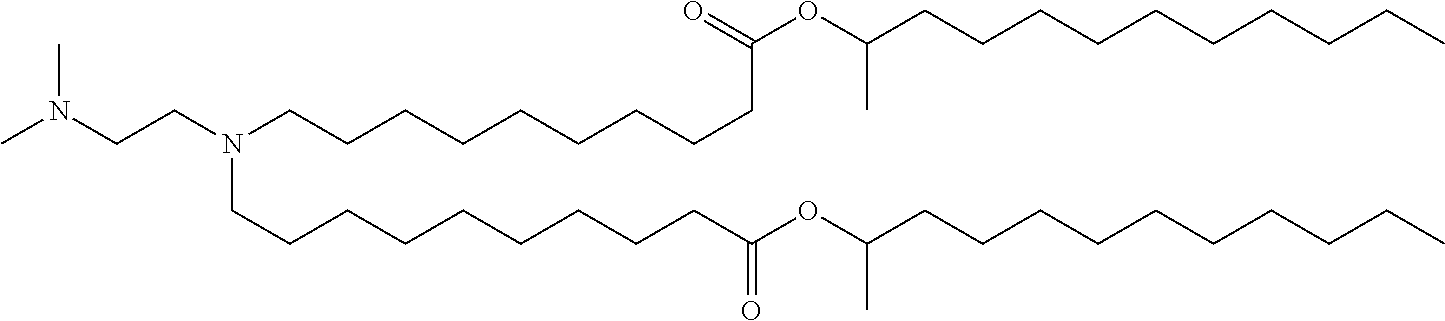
CN(CCN(CCCCCCCCCC(OC(CCCCCCCCCC)C)=O)CCCCCCCCCC(OC(CCCCCCCCCC)C)=O)C
